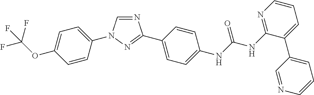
C1=C(N2C=NC(C3=CC=C(NC(NC4=NC=CC=C4C4=CC=CN=C4)=O)C=C3)=N2)C=CC(OC(F)(F)F)=C1
